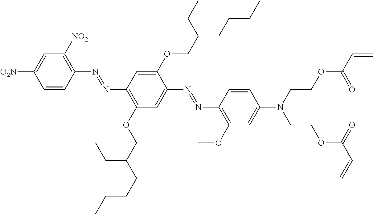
C1=CC(N=NC2=C(OCC(CC)CCCC)C=C(N=NC3=C(OC)C=C(N(CCOC(C=C)=O)CCOC(C=C)=O)C=C3)C(OCC(CCCC)CC)=C2)=C([NO2])C=C1[O2N]
